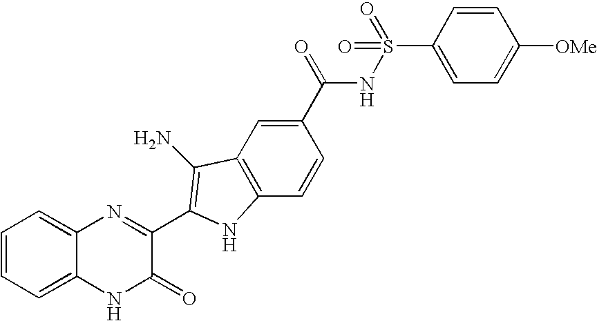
C1=CC=C2C(=C1)N=C(C1=C(N)C3=C(C=CC(C(=O)NS(C4=CC=C([OMe])C=C4)(=O)=O)=C3)N1)C(=O)N2
